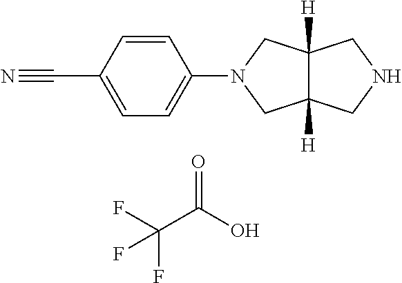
FC(C(O)=O)(F)F.C1=CC(C#N)=CC=C1N1CC2([H])C([H])(C1)CNC2
